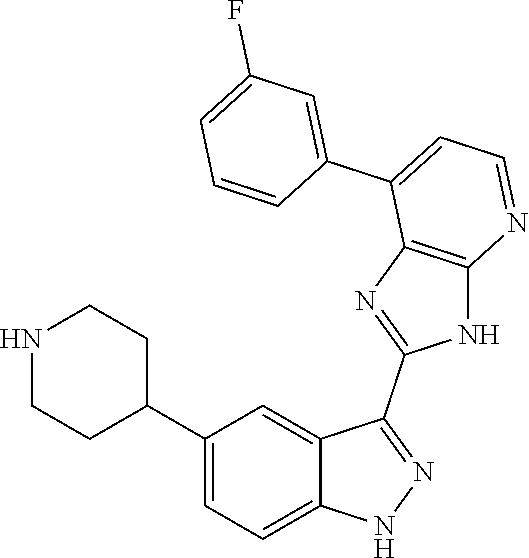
C1(C2=CC=C3C(=C2)C(C2=NC4=C(N2)N=CC=C4C2=CC(F)=CC=C2)=NN3)CCNCC1
